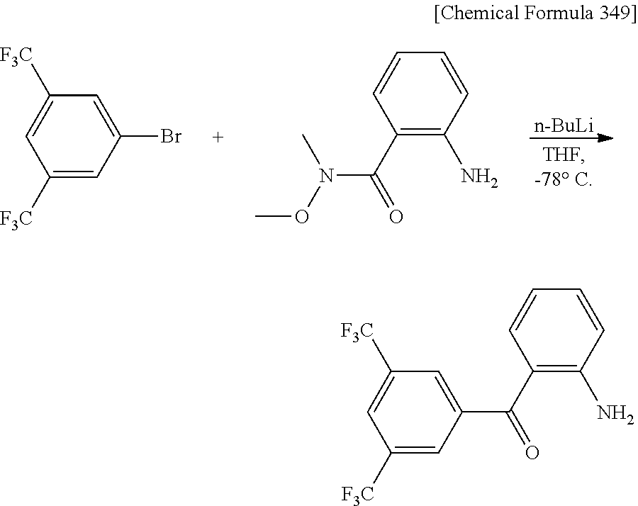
[n-BuLi].C1=C(Br)C=C([F3C])C=C1[F3C].C1=CC(N)=C(C(N(OC)C)=O)C=C1.C1=CC(N)=C(C(C2=CC([F3C])=CC([F3C])=C2)=O)C=C1
